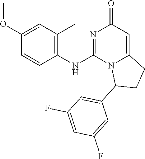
C1(NC2=NC(=O)C=C3N2C(C2=CC(F)=CC(F)=C2)CC3)=C(C)C=C(OC)C=C1
